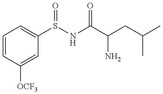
C1=CC([OCF3])=CC(S(NC(C(CC(C)C)N)=O)=O)=C1
